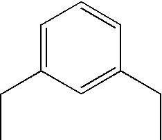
CCC1=CC=CC(CC)=C1
